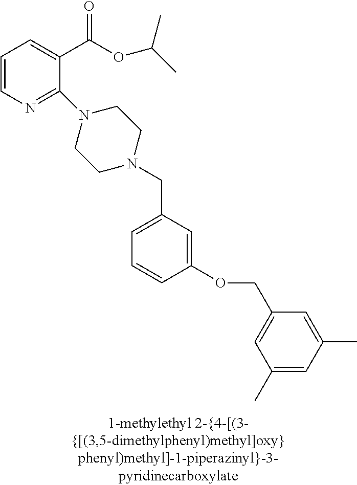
C1=CN=C(N2CCN(CC3=CC=CC(OCC4=CC(C)=CC(C)=C4)=C3)CC2)C(C(OC(C)C)=O)=C1
